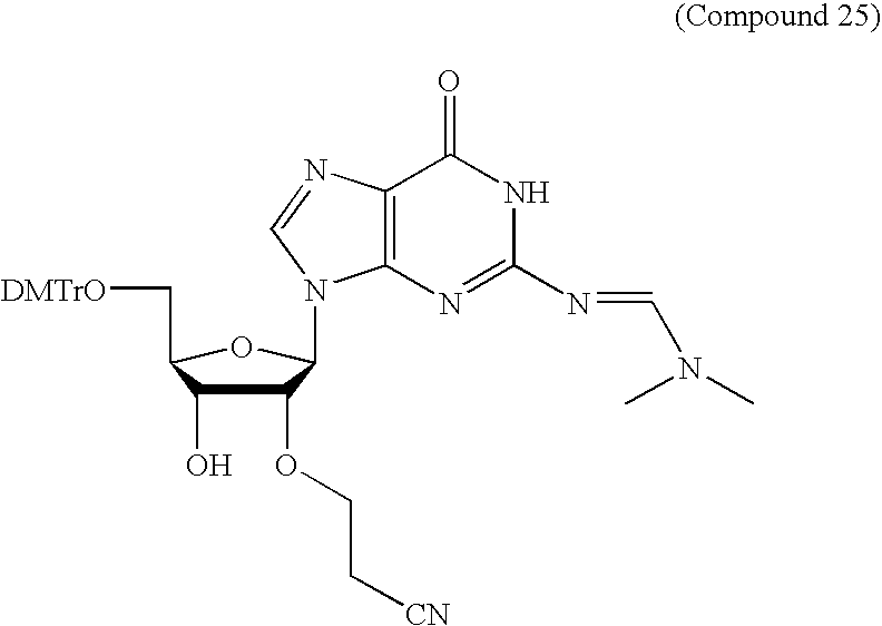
C1(OCC[CN])C(O)C(C[DMTrO])OC1N1C2=C(N=C1)C(=O)NC(N=CN(C)C)=N2
